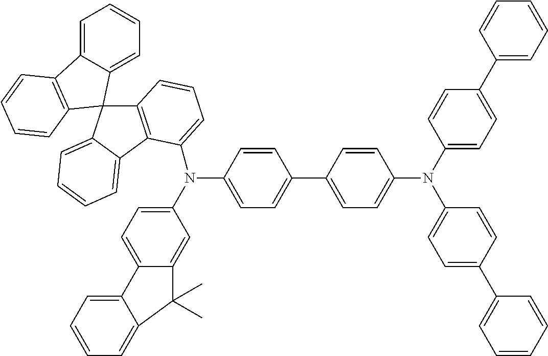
C12=C(C3=CC=CC=C3C13C1=CC=CC=C1C1=C3C=CC=C1)C(N(C1=CC=C(C3=CC=C(N(C4=CC=C(C5=CC=CC=C5)C=C4)C4=CC=C(C5=CC=CC=C5)C=C4)C=C3)C=C1)C1=CC=C3C(=C1)C(C)(C)C1=CC=CC=C31)=CC=C2
